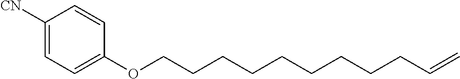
[CN]C1=CC=C(OCCCCCCCCCC=C)C=C1
